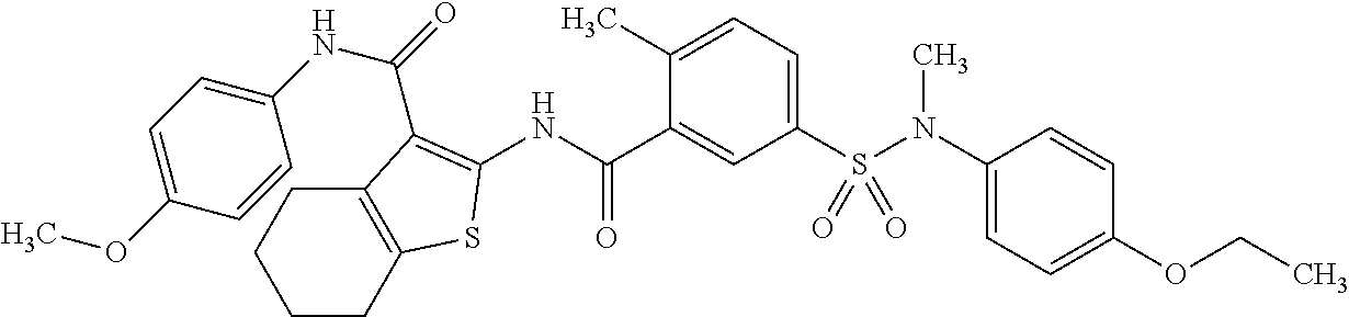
C1CC2=C(CC1)C(C(=O)NC1=CC=C(OC)C=C1)=C(NC(C1=CC(S(N(C3=CC=C(OCC)C=C3)C)(=O)=O)=CC=C1C)=O)S2
